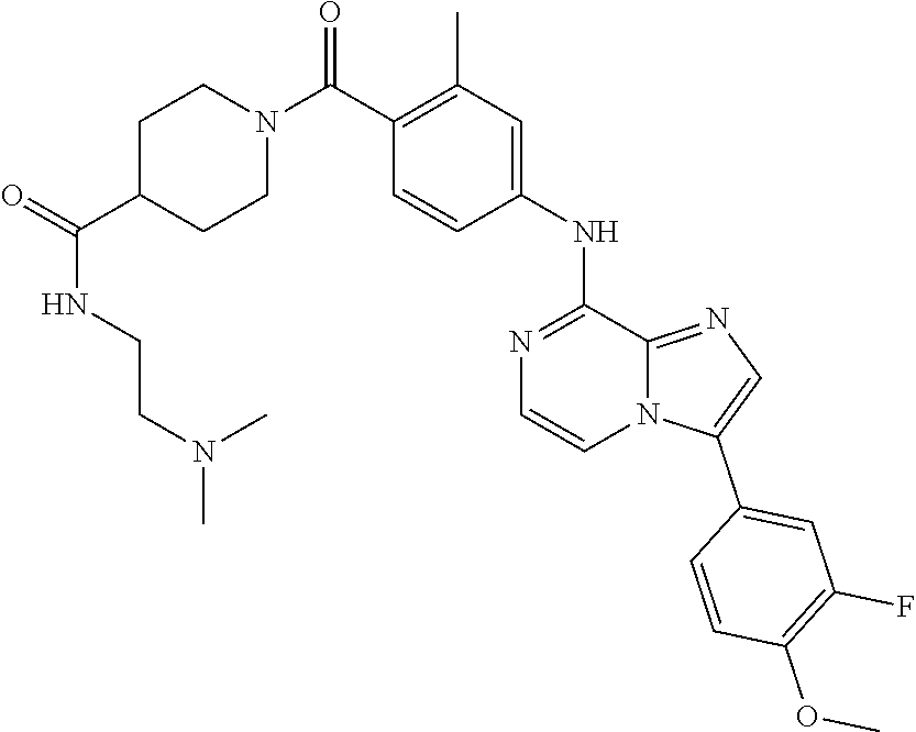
CN(CCNC(=O)C1CCN(C(C2=C(C)C=C(NC3=NC=CN4C3=NC=C4C3=CC(F)=C(OC)C=C3)C=C2)=O)CC1)C
